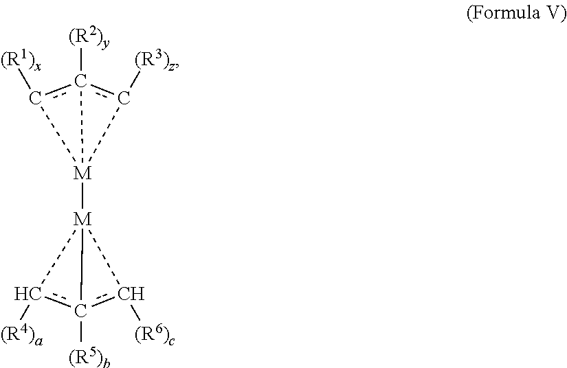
c1([(R1)x])c2([(R2)y])c([(R3)z])[M]12[M]12c([(R4)a])c1([(R5)b])c2[(R6)c]
